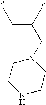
N1(CC(C)CC)CCNCC1
